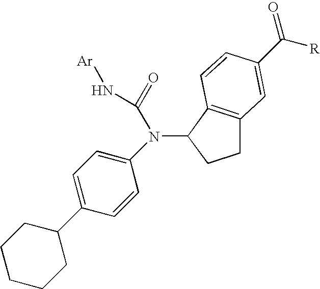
C1C2=C(C(N(C(=O)N[Ar])C3=CC=C(C4CCCCC4)C=C3)C1)C=CC(C([R])=O)=C2
